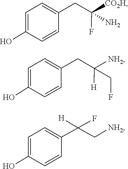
C1(O)=CC=C(CC(F)(N)[CO2H])C=C1.OC1=CC=C(CC([NH2])(CF)[H])C=C1.C1=C(O)C=CC(C([H])(F)C[NH2])=C1
